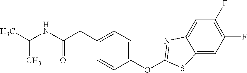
C1=C2C(=CC(F)=C1F)SC(OC1=CC=C(CC(NC(C)C)=O)C=C1)=N2
